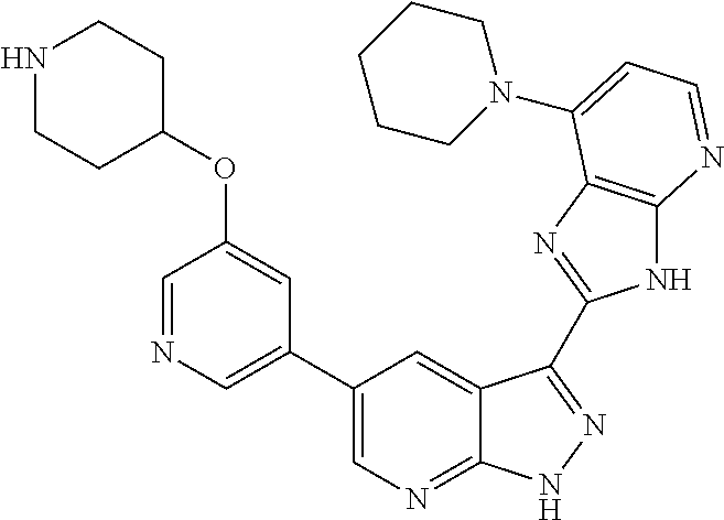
C1(C2=CN=CC(OC3CCNCC3)=C2)=CN=C2C(=C1)C(C1=NC3=C(N1)N=CC=C3N1CCCCC1)=NN2
